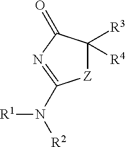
[Z]1C([R3])([R4])C(=O)N=C1N([R1])[R2]
